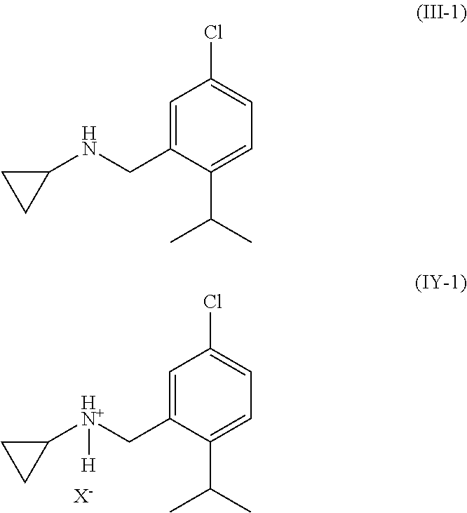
C1=C(C[HN+](C2CC2)[H])C(C(C)C)=CC=C1Cl.[X-].C1=C(CNC2CC2)C(C(C)C)=CC=C1Cl
